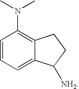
C1=CC=C2C(=C1N(C)C)CCC2[NH2]
